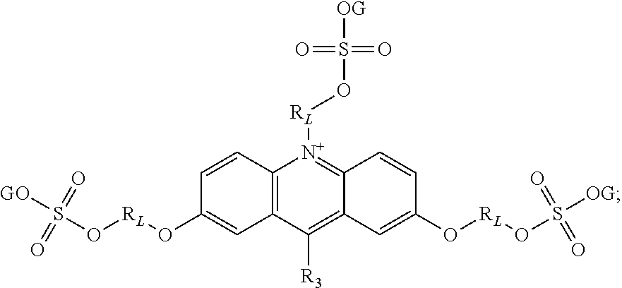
S(O[RL]OC1=CC2=C(C=C1)[N+]([RL]OS([OG])(=O)=O)=C1C(=C2[R3])C=C(O[RL]OS([OG])(=O)=O)C=C1)([GO])(=O)=O
